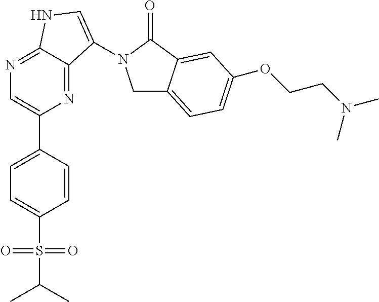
N1=C2C(=NC(C3=CC=C(S(=O)(=O)C(C)C)C=C3)=C1)C(N1CC3=CC=C(OCCN(C)C)C=C3C1=O)=CN2
